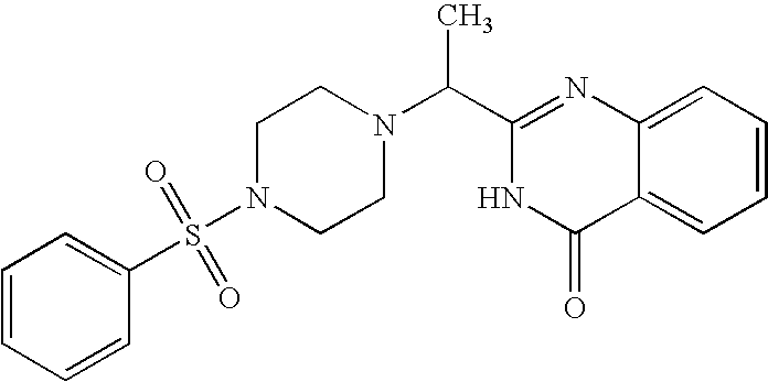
C1(C(C)N2CCN(S(C3=CC=CC=C3)(=O)=O)CC2)=NC2=CC=CC=C2C(=O)N1
